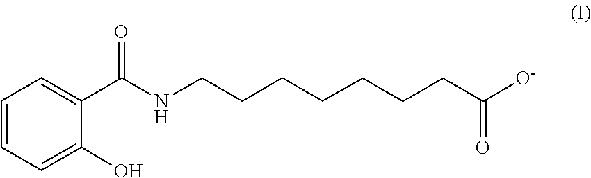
C(C(=O)[O-])CCCCCCNC(C1=CC=CC=C1O)=O
